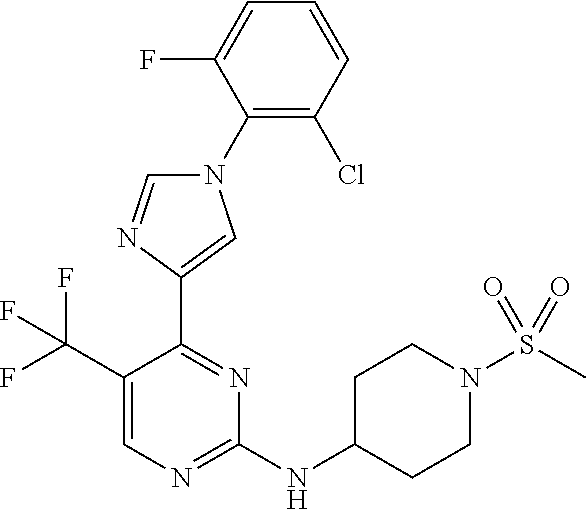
C1(N2C=NC(C3=NC(NC4CCN(S(C)(=O)=O)CC4)=NC=C3C(F)(F)F)=C2)=C(Cl)C=CC=C1F
